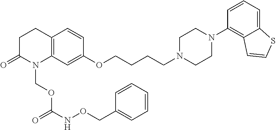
C12=C(C=C(OCCCCN3CCN(C4=C5C(=CC=C4)SC=C5)CC3)C=C1)N(COC(NOCC1=CC=CC=C1)=O)C(=O)CC2
